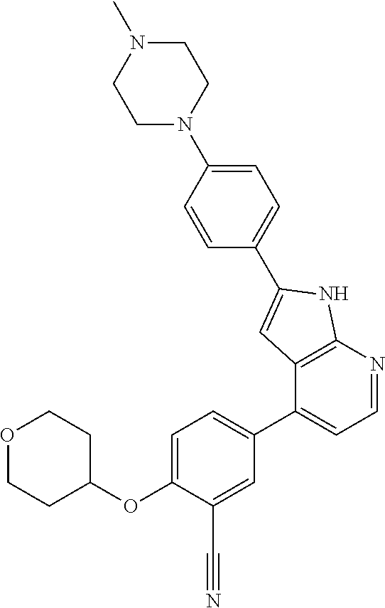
C1(OC2CCOCC2)=CC=C(C2=CC=NC3=C2C=C(C2=CC=C(N4CCN(C)CC4)C=C2)N3)C=C1C#N
